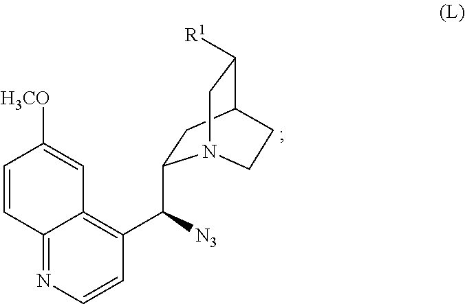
C12=NC=CC(C(C3CC4C([R1])CN3CC4)[N3])=C1C=C([H3CO])C=C2
